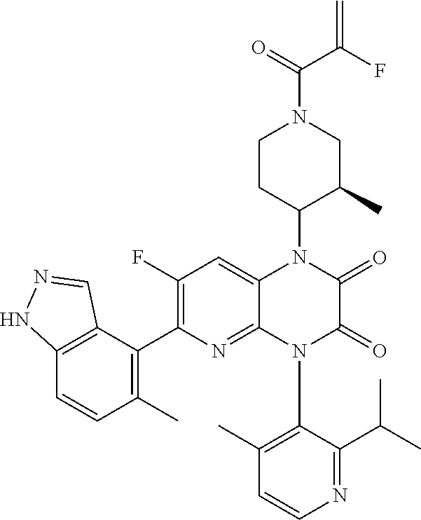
C12=C(C(C3=C(F)C=C4C(=N3)N(C3=C(C)C=CN=C3C(C)C)C(=O)C(=O)N4C3C(C)CN(C(=O)C(=C)F)CC3)=C(C)C=C1)C=NN2
